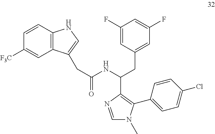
C12=C(C=CC([F3C])=C1)NC=C2CC(NC(CC1=CC(F)=CC(F)=C1)C1=C(C2=CC=C(Cl)C=C2)N(C)C=N1)=O
